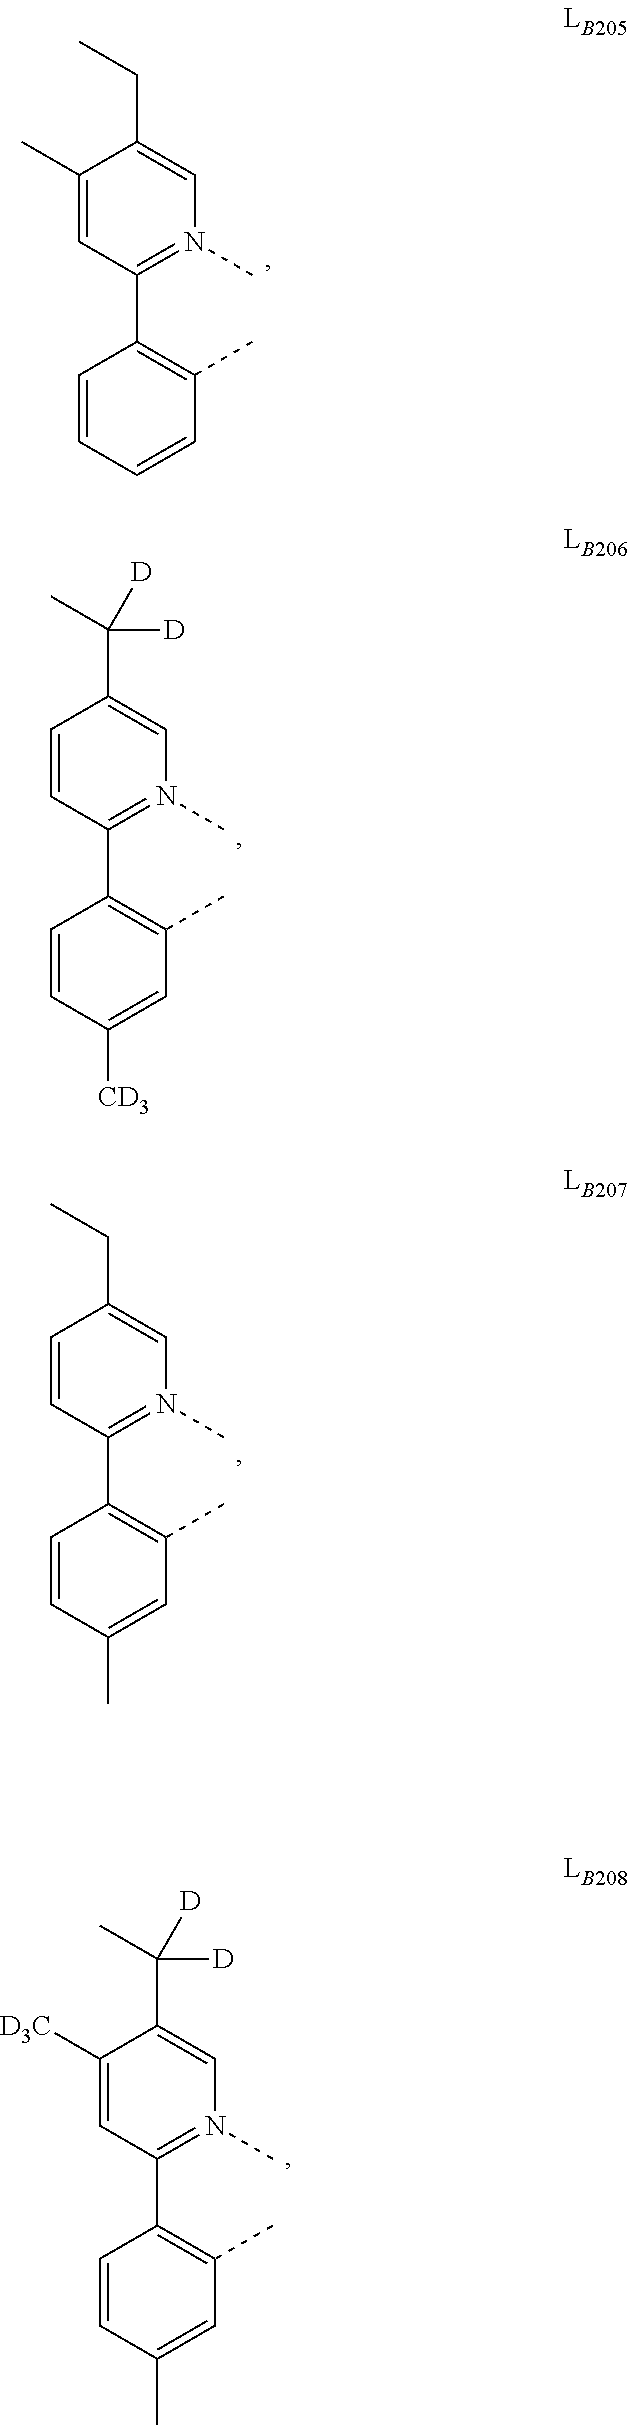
C1=CC=CC(C)=C1C1=N(C)C=C(CC)C(C)=C1.C1=CC([CD3])=CC(C)=C1C1=N(C)C=C(C(C)([D])[D])C=C1.C1=CC(C)=CC(C)=C1C1=N(C)C=C(CC)C=C1.C1=CC(C)=CC(C)=C1C1=N(C)C=C(C(C)([D])[D])C([D3C])=C1
